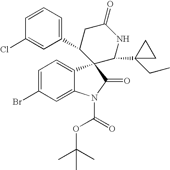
C1(C2CC(=O)NC(C3(CC)CC3)C23C2=CC=C(Br)C=C2N(C(=O)OC(C)(C)C)C3=O)=CC=CC(Cl)=C1
